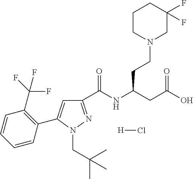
C1(C(NC(CC(O)=O)CCN2CC(F)(F)CCC2)=O)=NN(CC(C)(C)C)C(C2=C(C(F)(F)F)C=CC=C2)=C1.[H]Cl
